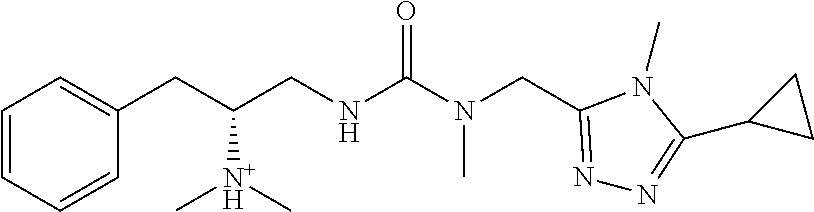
C1=CC=CC(CC(CNC(N(C)CC2=NN=C(C3CC3)N2C)=O)[N+H](C)C)=C1
